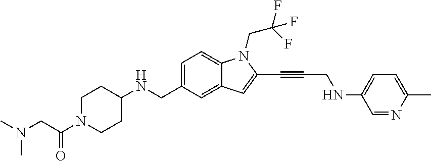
C1=C(CNC2CCN(C(CN(C)C)=O)CC2)C=C2C(=C1)N(CC(F)(F)F)C(C#CCNC1=CC=C(C)N=C1)=C2
